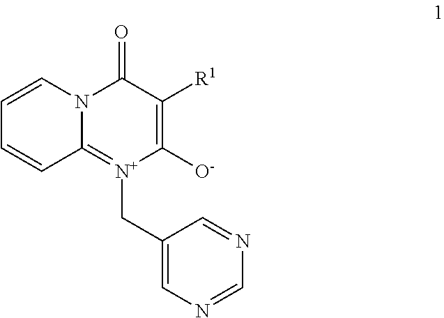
C1=CN2C(=[N+](CC3=CN=CN=C3)C([O-])=C([R1])C2=O)C=C1
